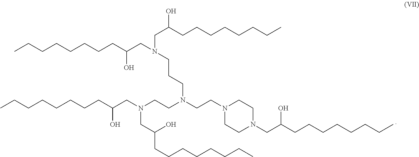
CCCCCCCCC(CN(CC(CCCCCCCC)O)CCCN(CCN1CCN(CC(CCCCCCCC)O)CC1)CCN(CC(CCCCCCCC)O)CC(O)CCCCCCCC)O
